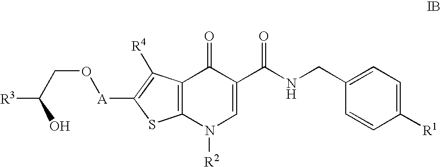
C12=C(N([R2])C=C(C(NCC3=CC=C([R1])C=C3)=O)C1=O)SC([A]OCC([R3])O)=C2[R4]
